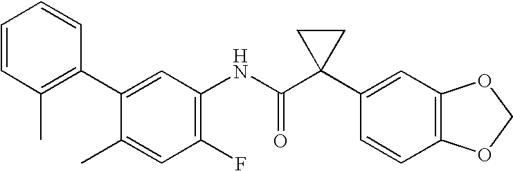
C1(C2=C(C)C=CC=C2)=CC(NC(C2(C3=CC4=C(C=C3)OCO4)CC2)=O)=C(F)C=C1C
